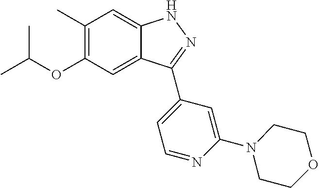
C1(C)=C(OC(C)C)C=C2C(=C1)NN=C2C1=CC=NC(N2CCOCC2)=C1
